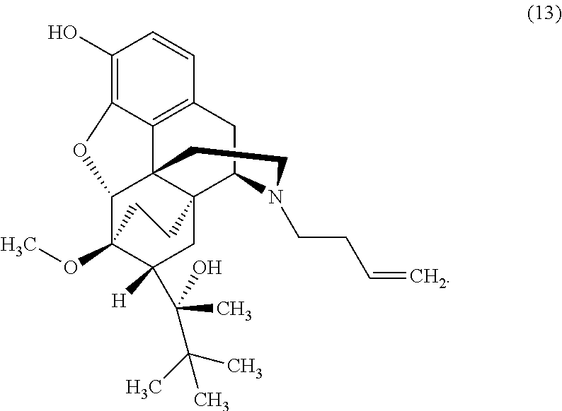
C1(O)=C2C3=C(C=C1)CC1C45C3(CCN1CCC=C)C(C(OC)(C([H])(C(C(C)(C)C)(O)C)C4)CC5)O2
